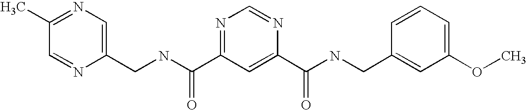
C(NC(=O)C1=NC=NC(C(=O)NCC2=CC(OC)=CC=C2)=C1)C1=CN=C(C)C=N1
